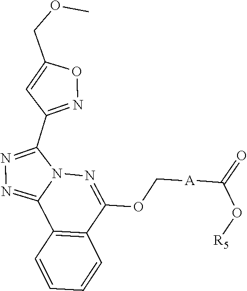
C1(COC)=CC(C2=NN=C3N2N=C(OC[A]C(=O)O[R5])C2=C3C=CC=C2)=NO1
